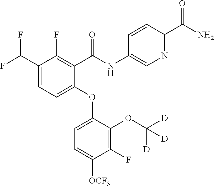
C1(C(F)F)=CC=C(OC2=CC=C([OCF3])C(F)=C2OC([D])([D])[D])C(C(NC2=CN=C(C(N)=O)C=C2)=O)=C1F
